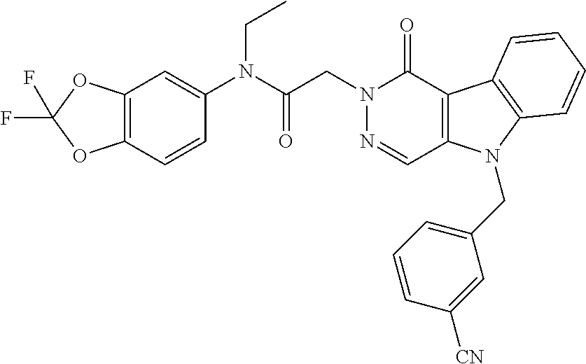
C12=C(C=CC(N(C(CN3N=CC4=C(C3=O)C3=C(N4CC4=CC=CC([CN])=C4)C=CC=C3)=O)CC)=C1)OC(F)(F)O2
